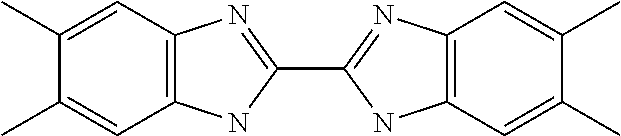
C1=C(C)C(C)=CC2=C1N=C(C1=NC3=C(N1)C=C(C)C(C)=C3)N2
